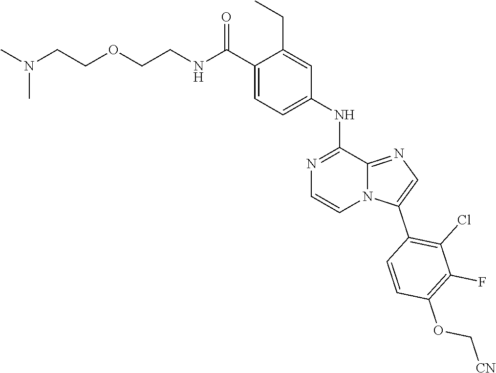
C12=NC=C(C3=C(Cl)C(F)=C(OC[CN])C=C3)N1C=CN=C2NC1=CC=C(C(NCCOCCN(C)C)=O)C(CC)=C1
